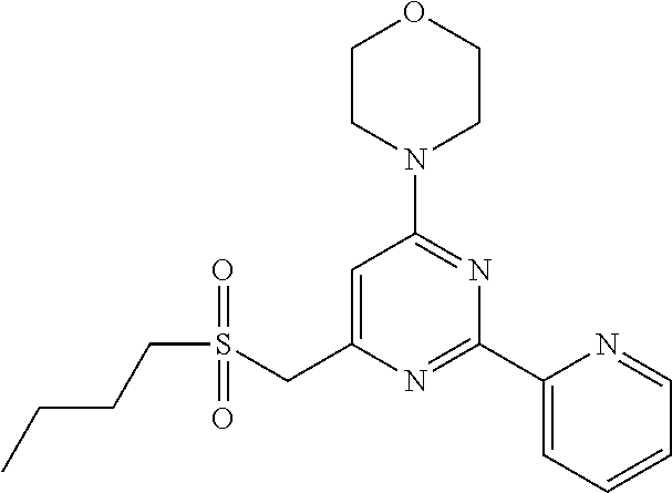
C1CN(C2=NC(C3=CC=CC=N3)=NC(CS(CCCC)(=O)=O)=C2)CCO1
